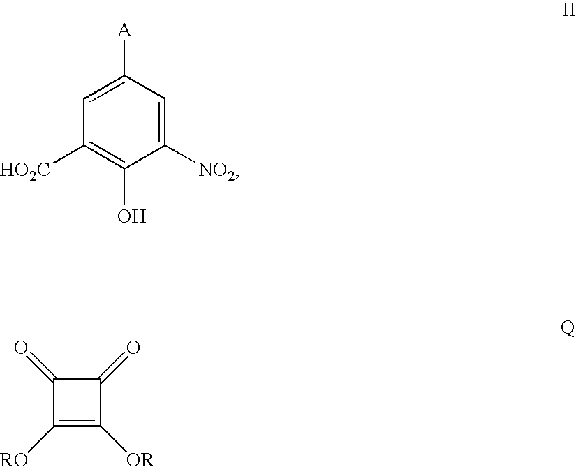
C1([NO2])=CC([A])=CC([HO2C])=C1O.C1([RO])=C([OR])C(=O)C1=O
